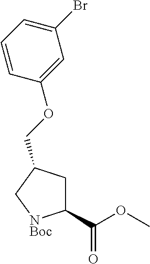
C1(C(OC)=O)CC(COC2=CC(Br)=CC=C2)C[NBoc]1
